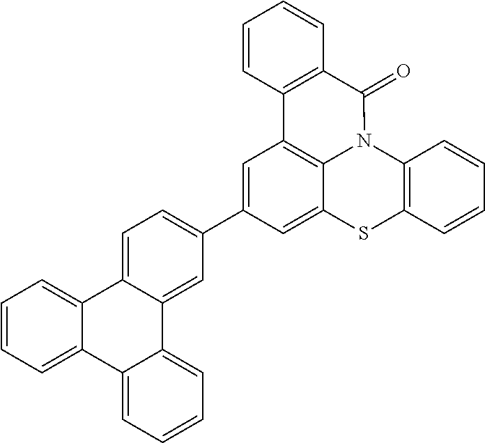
C1=CC=C2C(=C1)C1=CC=C(C3=CC4=C5C(=C3)SC3=C(N5C(=O)C5=C4C=CC=C5)C=CC=C3)C=C1C1=CC=CC=C21
